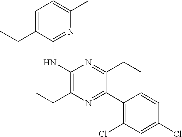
C1(NC2=NC(C)=CC=C2CC)=C(CC)N=C(C2=C(Cl)C=C(Cl)C=C2)C(CC)=N1
